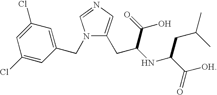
C1(Cl)=CC(Cl)=CC(CN2C(CC(NC(C([OH])=O)CC(C)C)C(=O)O)=CN=C2)=C1
